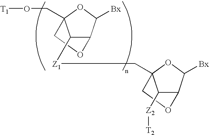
C1([Z1]CC23OC([Bx])C(C2[Z2][T2])OC3)C2C([Bx])OC1(CO[T1])CO2
